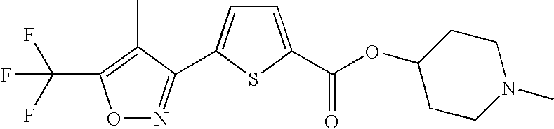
C(F)(F)(F)C1=C(C)C(C2=CC=C(C(=O)OC3CCN(C)CC3)S2)=NO1
